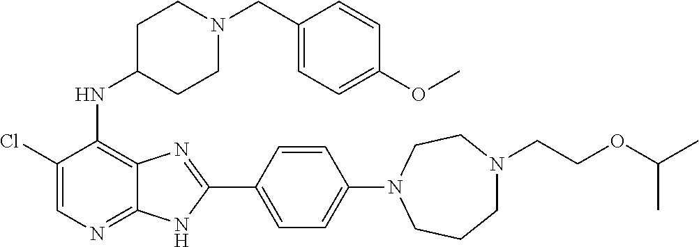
C1(Cl)=CN=C2C(=C1NC1CCN(CC3=CC=C(OC)C=C3)CC1)N=C(C1=CC=C(N3CCCN(CCOC(C)C)CC3)C=C1)N2
